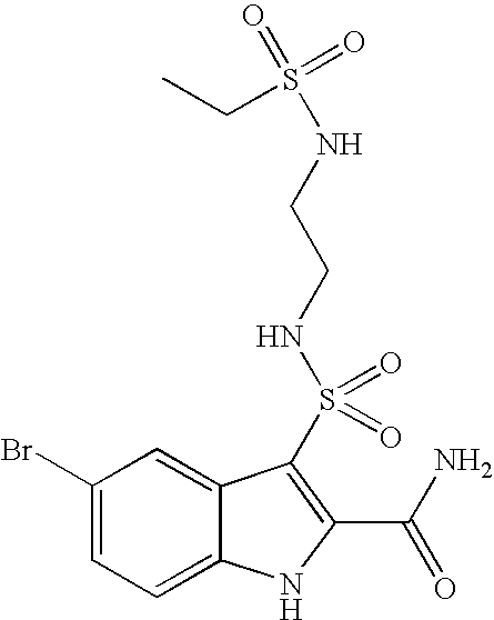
S(=O)(C1=C(C(=O)N)NC2=CC=C(Br)C=C21)(NCCNS(=O)(=O)CC)=O
